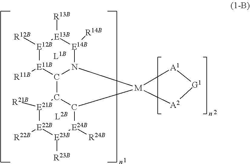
[E12B]1([R12B])[E11B]([R11B])C2N([E14B]([R14B])[E13B]1[R13B])[M]1(C3C2[E21B]([R21B])[E22B]([R22B])[E23B]([R23B])[E24B]3[R24B])[A1][G1][A2]1
